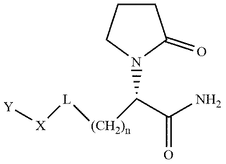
[Y][X][L][(CH2)n]C(C(N)=O)N1C(=O)CCC1
